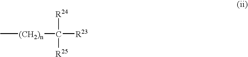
C[(CH2)n]C([R24])([R23])[R25]
